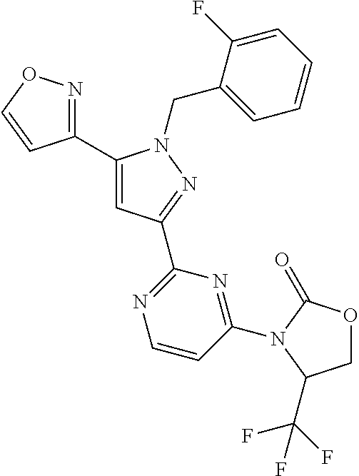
C1(C2=NOC=C2)=CC(C2=NC=CC(N3C(=O)OCC3C(F)(F)F)=N2)=NN1CC1=CC=CC=C1F
